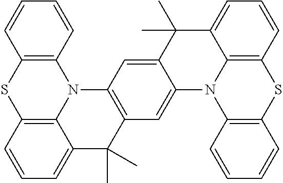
C12=C(C=CC=C1)N1C3=C(S2)C=CC=C3C(C)(C)C2=C1C=C1C(=C2)N2C3=C(C=CC=C3C1(C)C)SC1=C2C=CC=C1
